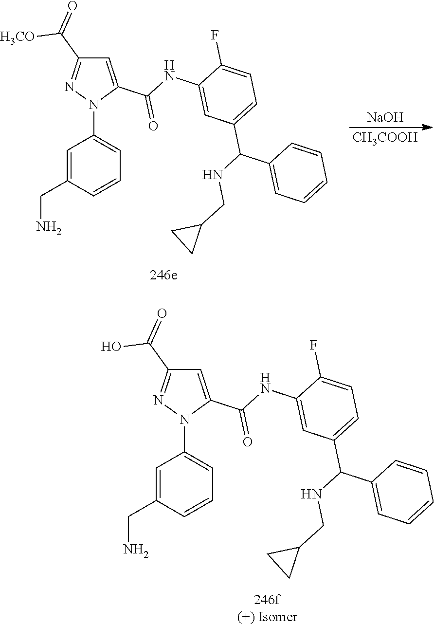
[NaOH].[CH3COOH].C1=C(C(NC2=CC(C(NCC3CC3)C3=CC=CC=C3)=CC=C2F)=O)N(C2=CC=CC(CN)=C2)N=C1C(=O)[H3CO].C1=C(C(NC2=CC(C(NCC3CC3)C3=CC=CC=C3)=CC=C2F)=O)N(C2=CC=CC(CN)=C2)N=C1C(=O)O
